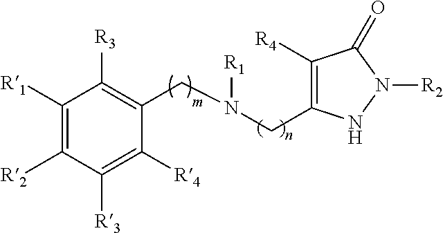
C1([R4])=C(CN([R1])CC2=C([R3])C([R1])=C([R2])C([R3])=C2[R4])NN([R2])C1=O
